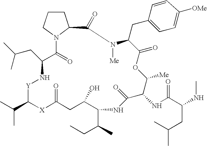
C1CCN2C1C(=O)N([Me])C(CC1=CC=C([OMe])C=C1)C(=O)OC([Me])C(NC(C(NC)CC(C)C)=O)C(=O)NC(C(C)CC)C(O)CC(=O)[X]C(C(C)C)[Y]NC(CC(C)C)C2=O
